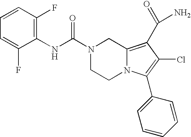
N1(C(NC2=C(F)C=CC=C2F)=O)CCN2C(=C(C(N)=O)C(Cl)=C2C2=CC=CC=C2)C1
